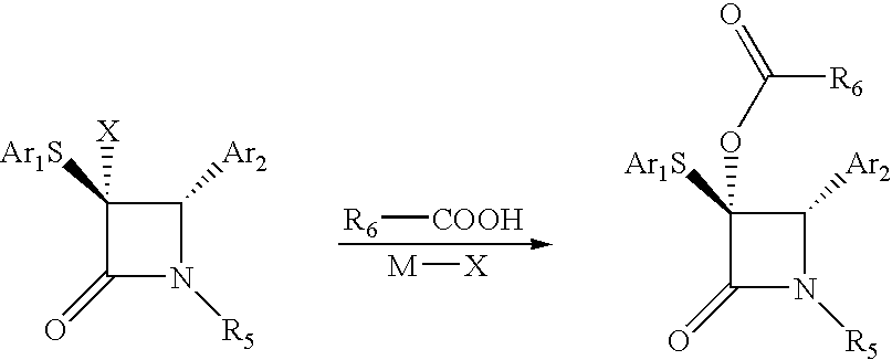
[M][X].[R6][COOH].C1([Ar1S])([X])C(=O)N([R5])C1[Ar2].C1([Ar1S])(OC([R6])=O)C(=O)N([R5])C1[Ar2]
